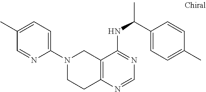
C1=C(C)C=NC(N2CCC3=C(C2)C(NC(C)C2=CC=C(C)C=C2)=NC=N3)=C1
